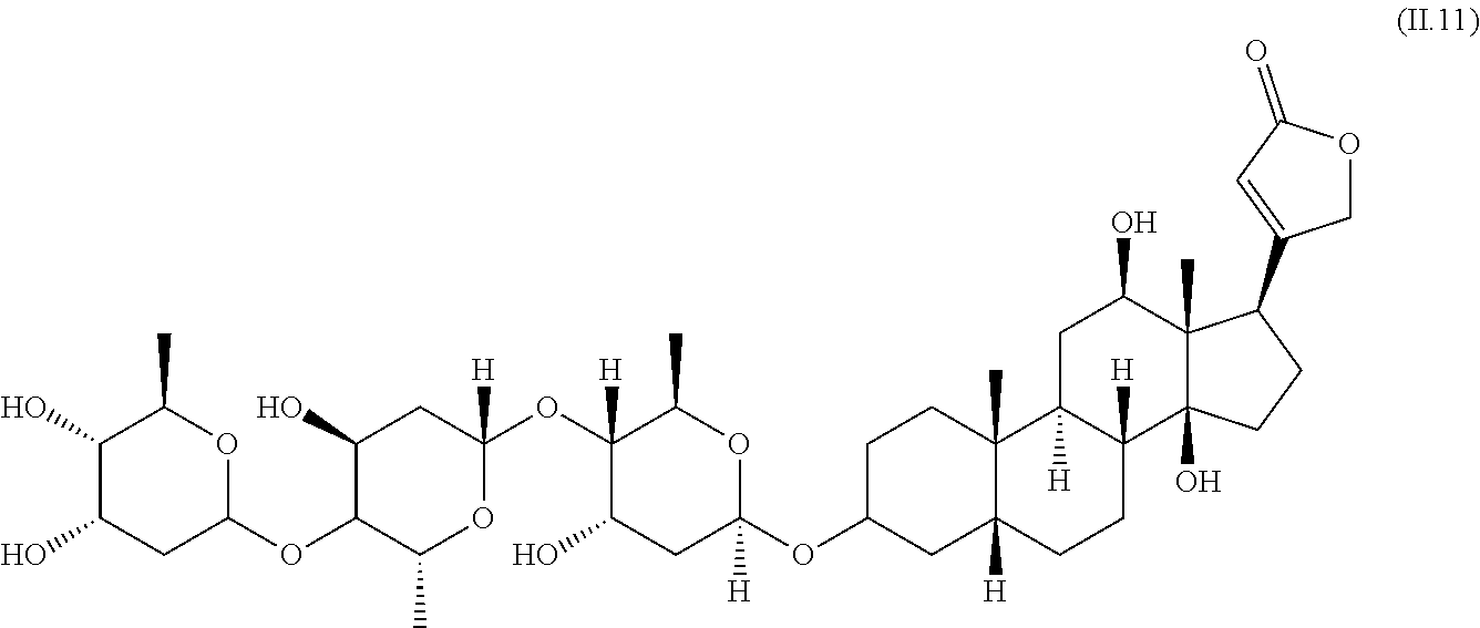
C1(O)C(O)CC(OC2C(O)CC(OC3([H])C(O)CC(OC4CC5([H])C(C)(CC4)C4([H])C([H])(CC5)C5(O)C(C)(C(O)C4)C(C4=CC(=O)OC4)CC5)([H])OC3C)([H])OC2C)OC1C
